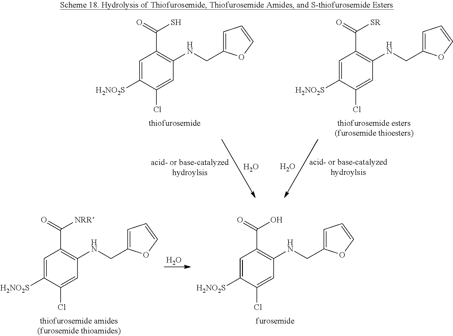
C1=C([H2NO2S])C(Cl)=CC(NCC2=CC=CO2)=C1C(S)=O.C1=C([H2NO2S])C(Cl)=CC(NCC2=CC=CO2)=C1C([SR])=O.O.O.C1=C([H2NO2S])C(Cl)=CC(NCC2=CC=CO2)=C1C(O)=O.C1=C([H2NO2S])C(Cl)=CC(NCC2=CC=CO2)=C1C([NRR])=O.O
